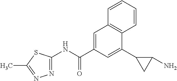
N1=C(NC(C2=CC3=C(C(C4CC4N)=C2)C=CC=C3)=O)SC(C)=N1
